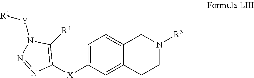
C1=C([X]C2=C([R4])N([Y][R1])N=N2)C=C2C(=C1)CN([R3])CC2
